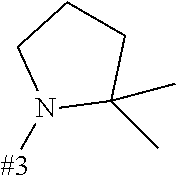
N1([#3])C(C)(C)CCC1
